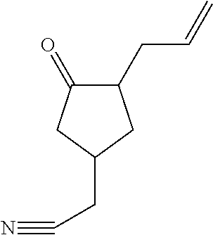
C1(CC=C)C(=O)CC(CC#N)C1
